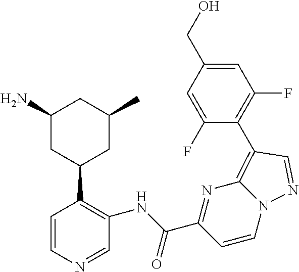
C1=CN=CC(NC(C2=NC3=C(C4=C(F)C=C(CO)C=C4F)C=NN3C=C2)=O)=C1C1CC(C)CC(N)C1
